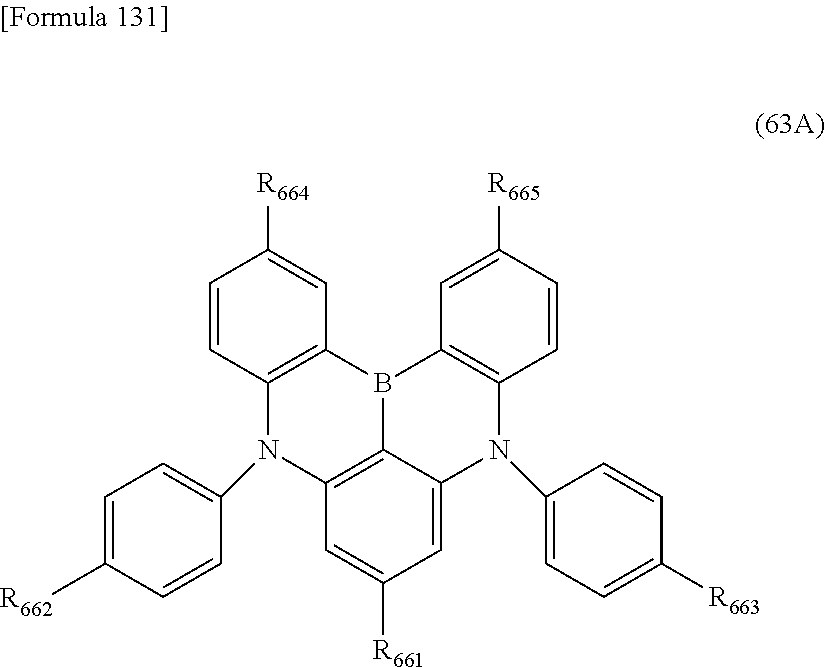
C1=C([R662])C=CC(N2C3=C(B4C5=C2C=C([R661])C=C5N(C2=CC=C([R663])C=C2)C2=C4C=C([R665])C=C2)C=C([R664])C=C3)=C1
